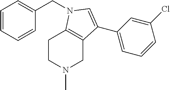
C1CN(C)CC2=C1N(CC1=CC=CC=C1)C=C2C1=CC=CC(Cl)=C1
